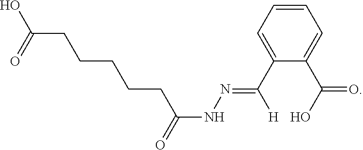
C1=CC=C(C([H])=NNC(=O)CCCCCC(O)=O)C(C(O)=O)=C1
